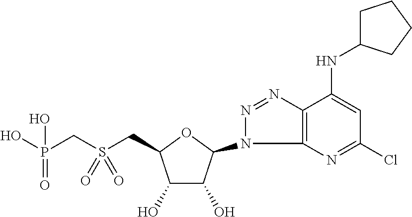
C1(O)C(O)C(N2N=NC3=C2N=C(Cl)C=C3NC2CCCC2)OC1CS(CP(O)(=O)O)(=O)=O
